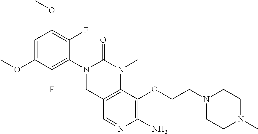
C1(OC)=C(F)C(N2CC3=C(N(C)C2=O)C(OCCN2CCN(C)CC2)=C(N)N=C3)=C(F)C(OC)=C1
